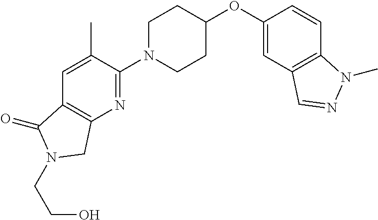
C1(OC2CCN(C3=NC4=C(C=C3C)C(=O)N(CCO)C4)CC2)=CC2=C(C=C1)N(C)N=C2
